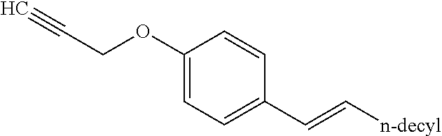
C1(OCC#C)=CC=C(C=C[n-decyl])C=C1
